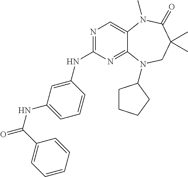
N1=C(NC2=CC(NC(=O)C3=CC=CC=C3)=CC=C2)N=C2C(=C1)N(C)C(=O)C(C)(C)CN2C1CCCC1
